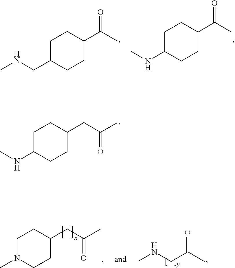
C1C(NC)CCC(CC(C)=O)C1.C1C(CNC)CCC(C(C)=O)C1.C1C(NC)CCC(C(C)=O)C1.CNCC(C)=O.C1N(C)CCC(CC(C)=O)C1
